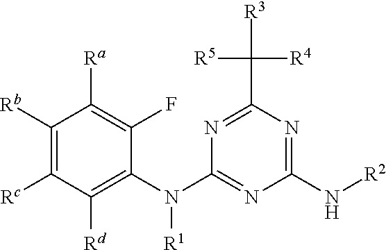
N1=C(C([R3])([R4])[R5])N=C(N[R2])N=C1N(C1=C([Rd])C([Rc])=C([Rb])C([Ra])=C1F)[R1]
